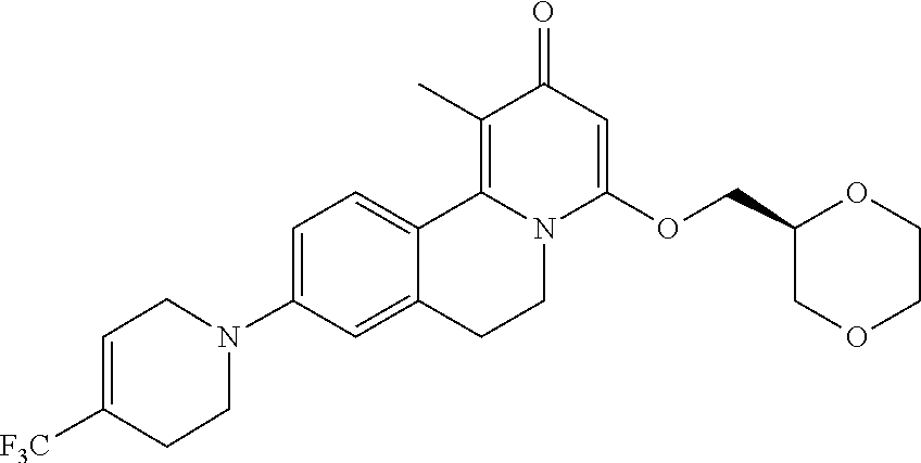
C1=C(N2CC=C([F3C])CC2)C=C2C(=C1)C1=C(C)C(=O)C=C(OCC3COCCO3)N1CC2
